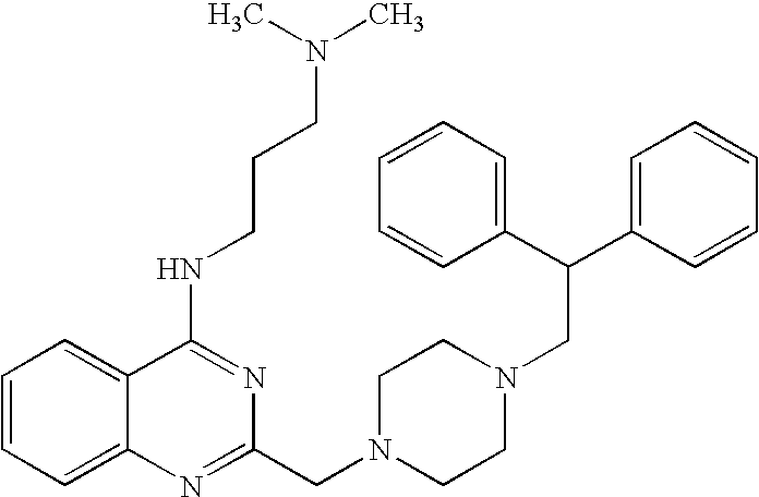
C1=CC=C2C(=C1)C(NCCCN(C)C)=NC(CN1CCN(CC(C3=CC=CC=C3)C3=CC=CC=C3)CC1)=N2
